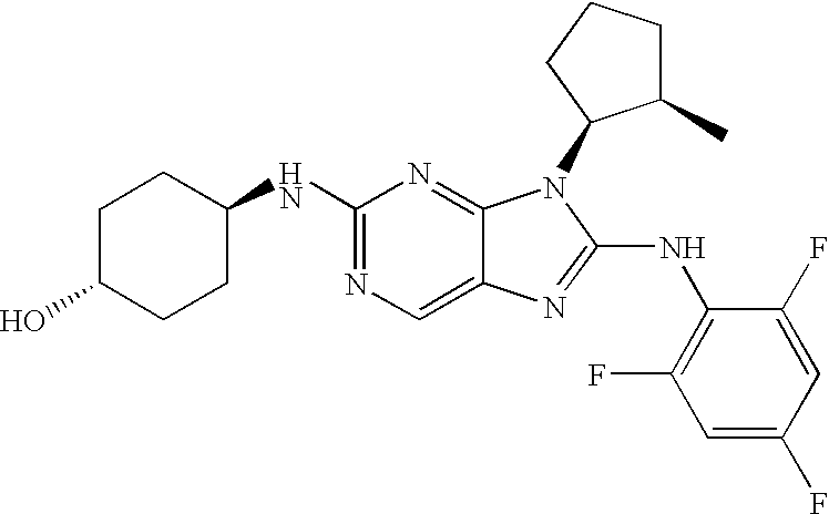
N1=C(NC2CCC(O)CC2)N=C2C(=C1)N=C(NC1=C(F)C=C(F)C=C1F)N2C1C(C)CCC1
